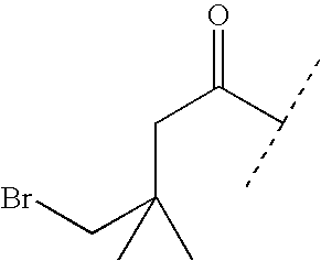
C(C(CC(CBr)(C)C)=O)(C)C
